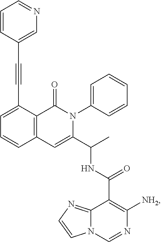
C1=C(C#CC2=CN=CC=C2)C2=C(C=C1)C=C(C(C)NC(C1=C([NH2])N=CN3C1=NC=C3)=O)N(C1=CC=CC=C1)C2=O
